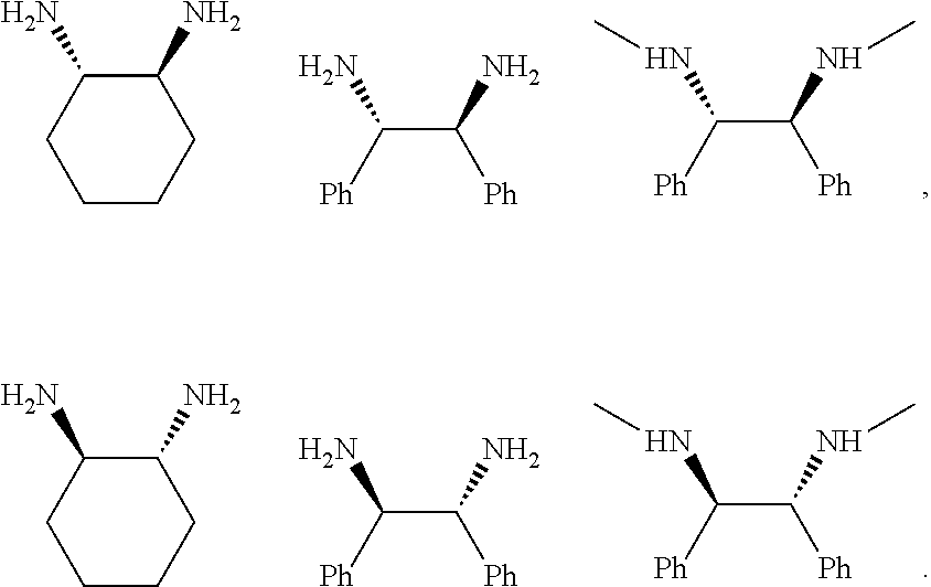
C(C(NC)[Ph])([Ph])NC.C1CCC(N)C(N)C1.C(C(N)[Ph])([Ph])N.C(C(NC)[Ph])([Ph])NC.C1CCC(N)C(N)C1.C(C(N)[Ph])([Ph])N
